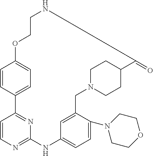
C12=NC=CC(=N1)C1=CC=C(C=C1)OCCNC(=O)C1CCN(CC3=CC(=CC=C3N3CCOCC3)N2)CC1
